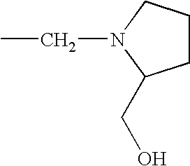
C(C)N1CCCC1CO
